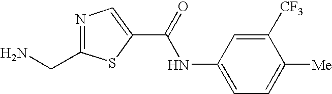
C1([CF3])=CC(NC(C2=CN=C(CN)S2)=O)=CC=C1[Me]
